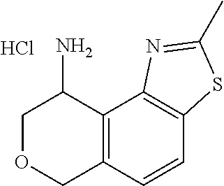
C1OCC2=C(C1N)C1=C(C=C2)SC(C)=N1.Cl
